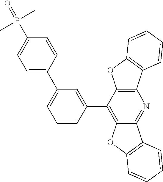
C12=C(C(C3=CC(C4=CC=C(P(=O)(C)C)C=C4)=CC=C3)=C3C(=N1)C1=C(O3)C=CC=C1)OC1=C2C=CC=C1
